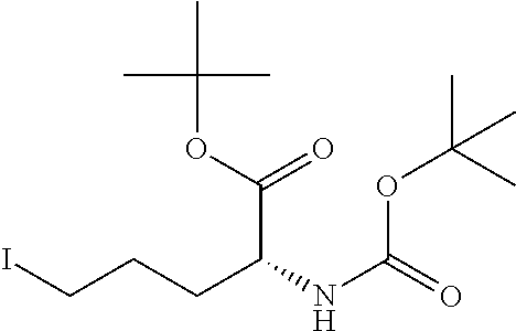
ICCCC(NC(=O)OC(C)(C)C)C(OC(C)(C)C)=O
